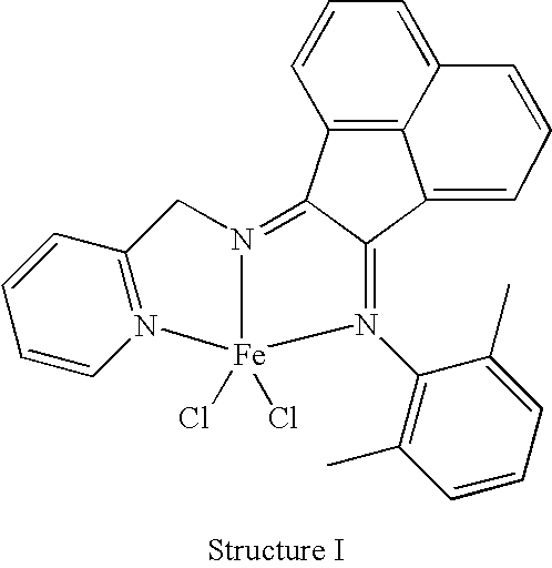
C12=C3C=CC=C1C=CC=C2C1=N(C2=C(C)C=CC=C2C)[Fe]2(Cl)(Cl)N(=C31)CC1=N2C=CC=C1
